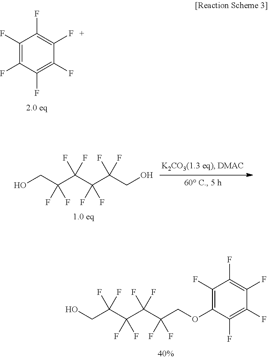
C1(F)=C(F)C(F)=C(F)C(F)=C1F.OCC(C(C(C(CO)(F)F)(F)F)(F)F)(F)F.C(C(C(C(C(COC1=C(F)C(F)=C(F)C(F)=C1F)(F)F)(F)F)(F)F)(F)F)O
